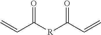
C=CC([R]C(C=C)=O)=O
